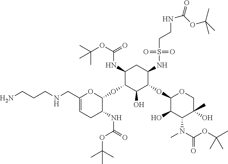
C1(CNCCCN)=CCC(NC(=O)OC(C)(C)C)C(OC2C(O)C(OC3C(O)C(N(C)C(OC(C)(C)C)=O)C(O)(C)CO3)C(NS(=O)(=O)CCNC(OC(C)(C)C)=O)CC2NC(OC(C)(C)C)=O)O1
